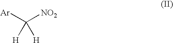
[Ar]C([NO2])([H])[H]
